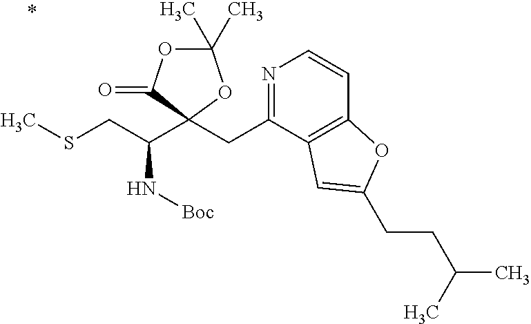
N1=C(CC2(C(CSC)N[Boc])OC(C)(C)OC2=O)C2=C(C=C1)OC(CCC(C)C)=C2
